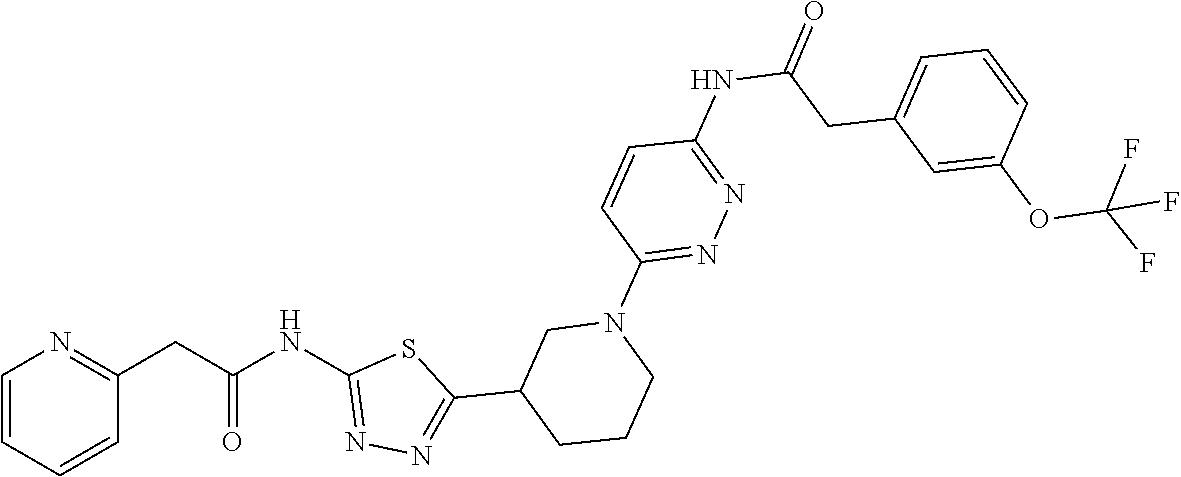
C1=CC=CC(CC(NC2=NN=C(C3CCCN(C4=NN=C(NC(=O)CC5=CC=CC(OC(F)(F)F)=C5)C=C4)C3)S2)=O)=N1
